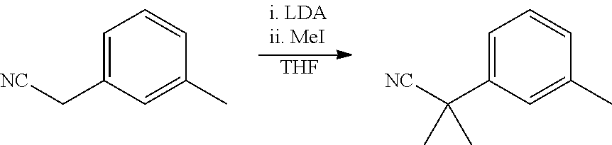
C1=C(C[NC])C=C(C)C=C1.C1=C(C([NC])(C)C)C=C(C)C=C1.[THF]
